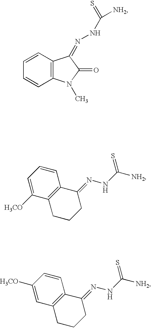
C1=CC2=C(C=C1)C(=NNC([NH2])=S)C(=O)N2C.C12=C(C(=NNC([NH2])=S)CCC1)C=CC=C2[H3CO].C12=C(C(=NNC([NH2])=S)CCC1)C=CC([H3CO])=C2
